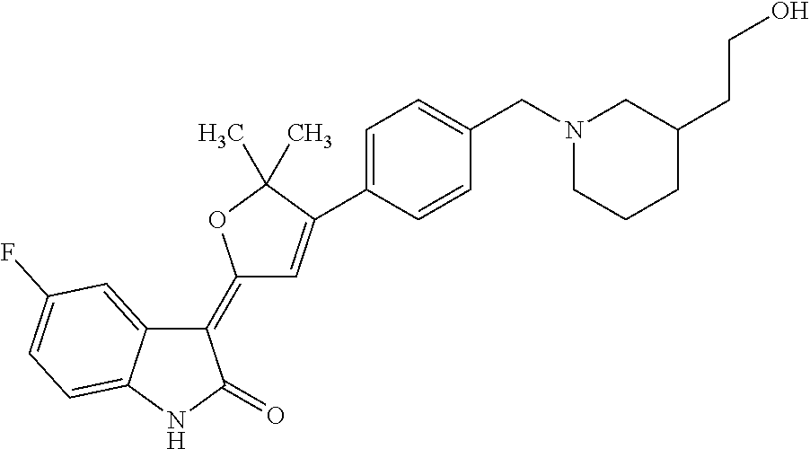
C1(=C2C=C(C3=CC=C(CN4CCCC(CCO)C4)C=C3)C(C)(C)O2)C2=CC(F)=CC=C2NC1=O
